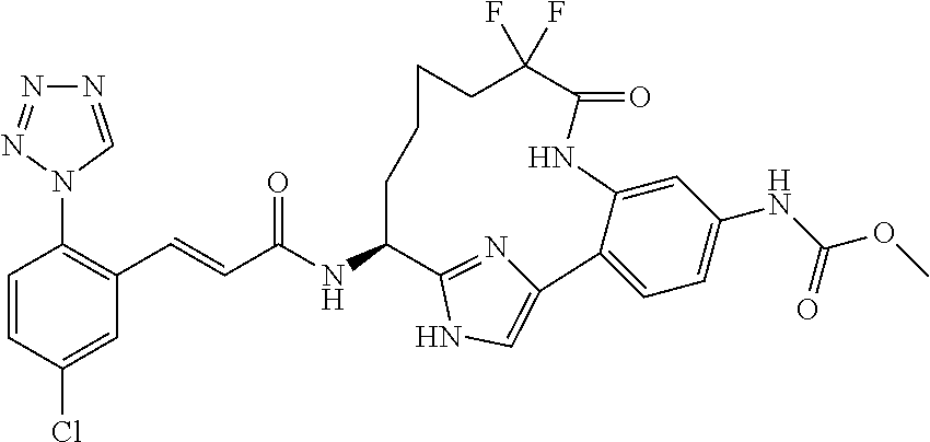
C1=CC(Cl)=CC(C=CC(NC2C3=NC(=CN3)C3=CC=C(NC(OC)=O)C=C3NC(=O)C(F)(F)CCCC2)=O)=C1N1N=NN=C1
